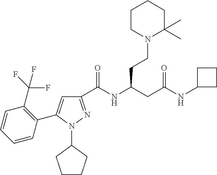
C1(C(NC(CC(NC2CCC2)=O)CCN2C(C)(C)CCCC2)=O)=NN(C2CCCC2)C(C2=C(C(F)(F)F)C=CC=C2)=C1
